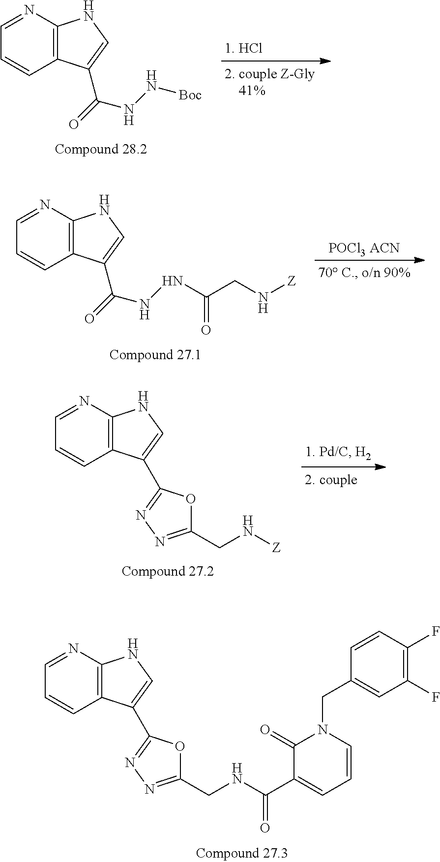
C12=C(N=CC=C1)NC=C2C(=O)NN[Boc].[POCl3 ACN].C12=C(N=CC=C1)NC=C2C(=O)NNC(CN[Z])=O.C12=C(N=CC=C1)NC=C2C1=NN=C(CN[Z])O1.C12=C(N=CC=C1)NC=C2C1=NN=C(CNC(C2=CC=CN(CC3=CC(F)=C(F)C=C3)C2=O)=O)O1
